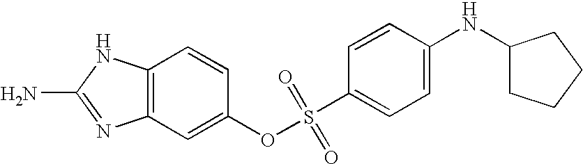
C12=C(C=C(OS(C3=CC=C(NC4CCCC4)C=C3)(=O)=O)C=C1)N=C(N)N2
